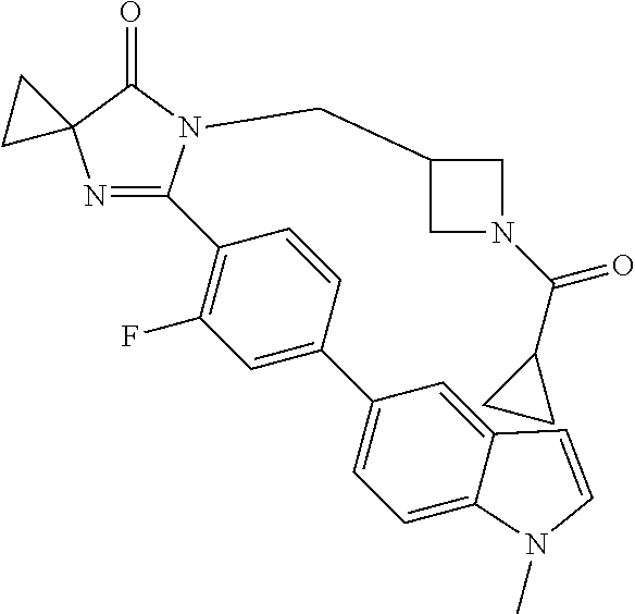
C1(C2=NC3(C(=O)N2CC2CN(C(C4CC4)=O)C2)CC3)=C(F)C=C(C2=CC=C3C(=C2)C=CN3C)C=C1
